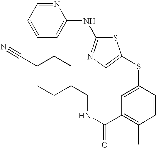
N1=CC=CC=C1NC1=NC=C(SC2=CC(C(NCC3CCC(C#N)CC3)=O)=C(C)C=C2)S1
